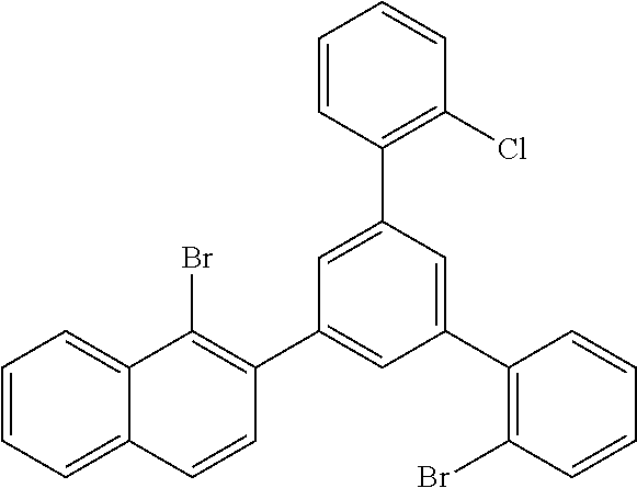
C12=CC=CC=C1C=CC(C1=CC(C3=C(Br)C=CC=C3)=CC(C3=C(Cl)C=CC=C3)=C1)=C2Br
